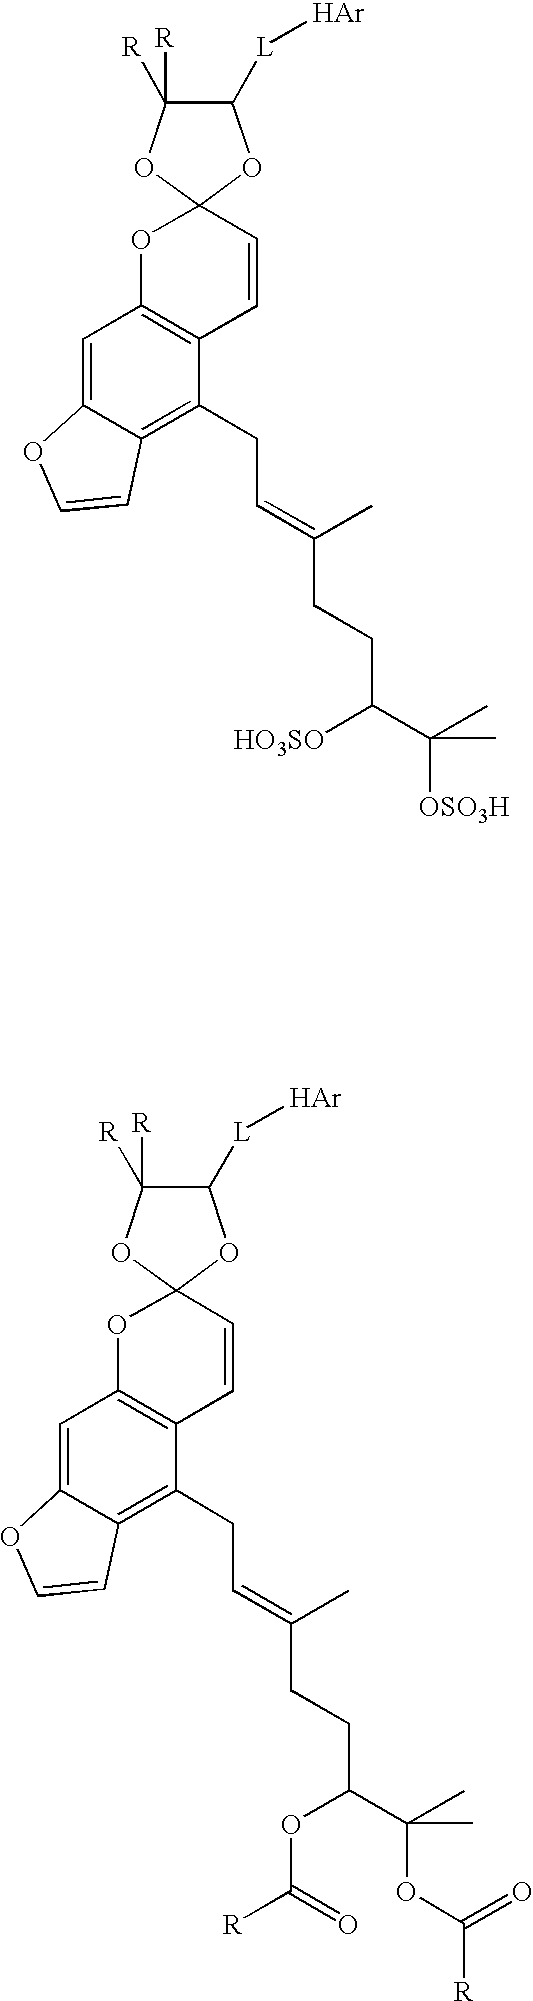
C1=C2C(=C(CC=C(C)CCC(C(C)([OSO3H])C)[HO3SO])C3=C1OC1(C=C3)OC([R])([R])C([L][Ar])O1)C=CO2.C1=C2C(=C(CC=C(C)CCC(C(C)(OC([R])=O)C)OC([R])=O)C3=C1OC1(C=C3)OC([R])([R])C([L][Ar])O1)C=CO2
